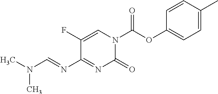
C1(F)=CN(C(OC2=CC=C(C)C=C2)=O)C(=O)N=C1N=CN(C)C
